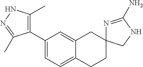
C1(C2=C(C)NN=C2C)=CC=C2C(=C1)CC1(CC2)N=C(N)NC1
